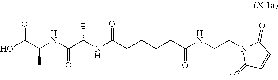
OC(C(NC(C(NC(CCCCC(NCCN1C(=O)C=CC1=O)=O)=O)C)=O)C)=O
